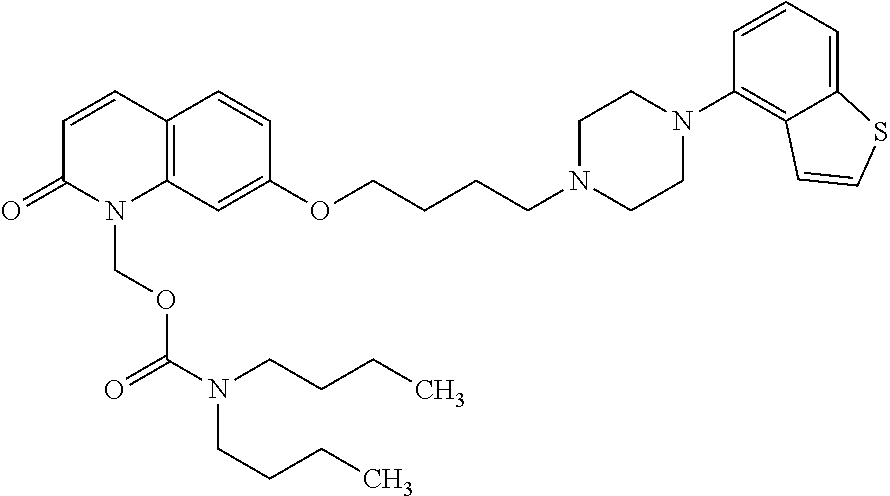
C12=C(C=CC(=O)N1COC(N(CCCC)CCCC)=O)C=CC(OCCCCN1CCN(C3=C4C(=CC=C3)SC=C4)CC1)=C2
